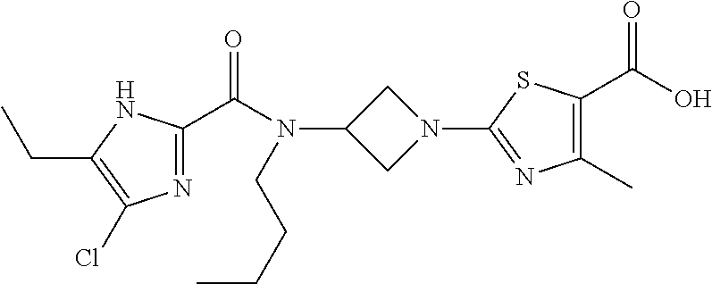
C1(N2CC(N(C(=O)C3=NC(Cl)=C(CC)N3)CCCC)C2)=NC(C)=C(C(=O)O)S1
